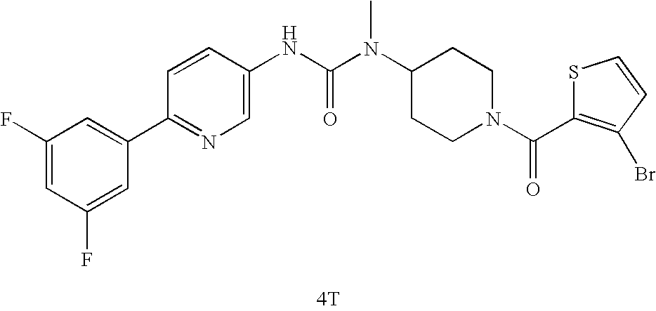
[4T].C1(C2=CC(F)=CC(F)=C2)=NC=C(NC(N(C2CCN(C(=O)C3=C(Br)C=CS3)CC2)C)=O)C=C1
